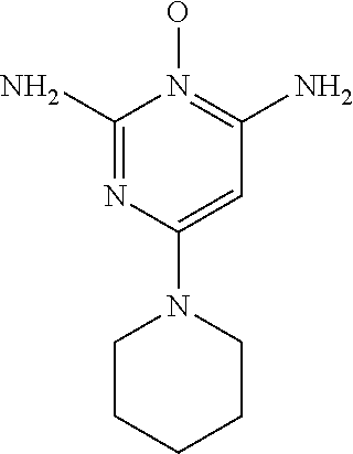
C1CCCCN1C1=CC(N)=N(O)C(N)=N1
